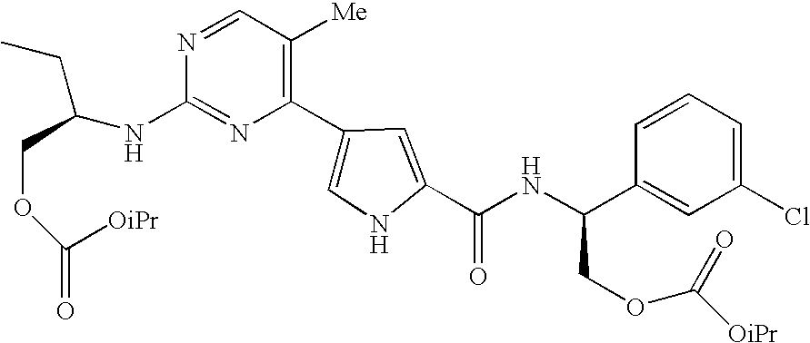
N1=C(NC(CC)COC([OiPr])=O)N=CC([Me])=C1C1=CNC(C(NC(C2=CC(Cl)=CC=C2)COC(=O)[OiPr])=O)=C1
